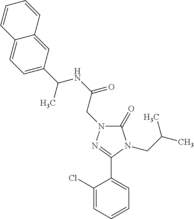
C1(=O)N(CC(NC(C2=CC=C3C(=C2)C=CC=C3)C)=O)N=C(C2=CC=CC=C2Cl)N1CC(C)C
